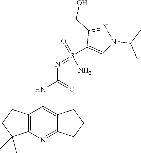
C1(NC(N=S(C2=CN(C(C)C)N=C2CO)(=O)N)=O)=C2C(=NC3=C1CCC3(C)C)CCC2
